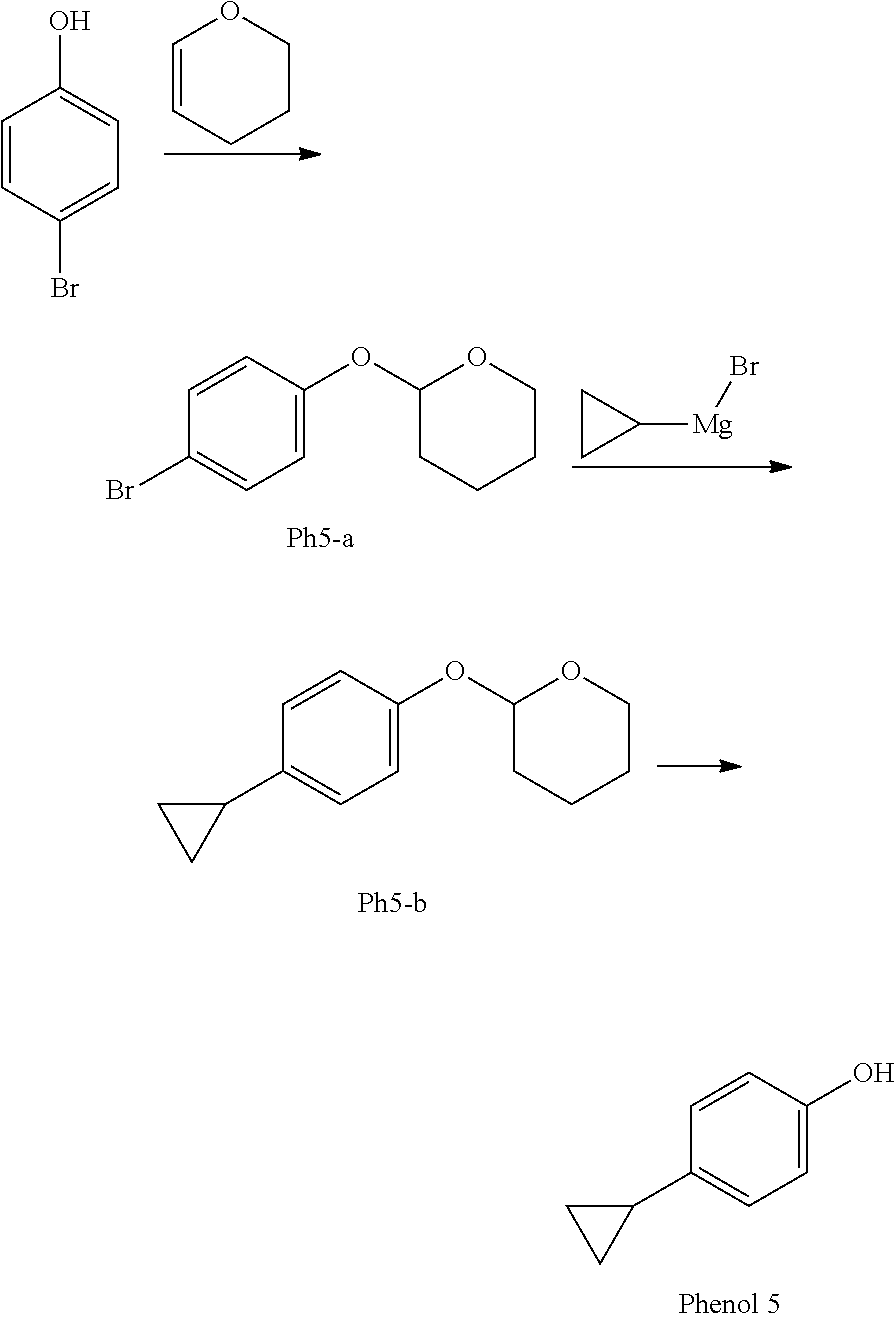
C1=CC(Br)=CC=C1O.C1=CCCCO1.C1(OC2=CC=C(Br)C=C2)CCCCO1.C1([Mg]Br)CC1.OC1=CC=C(C2CC2)C=C1.C1(OC2=CC=C(C3CC3)C=C2)CCCCO1
